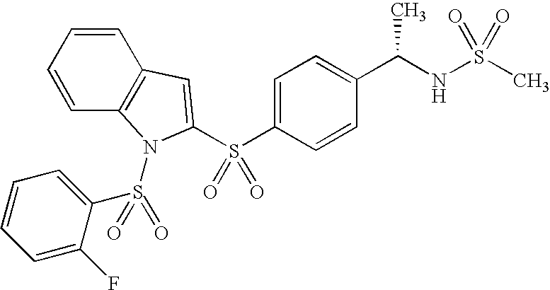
C1=CC2=C(C=C1)C=C(S(C1=CC=C(C(NS(C)(=O)=O)C)C=C1)(=O)=O)N2S(=O)(C1=CC=CC=C1F)=O
